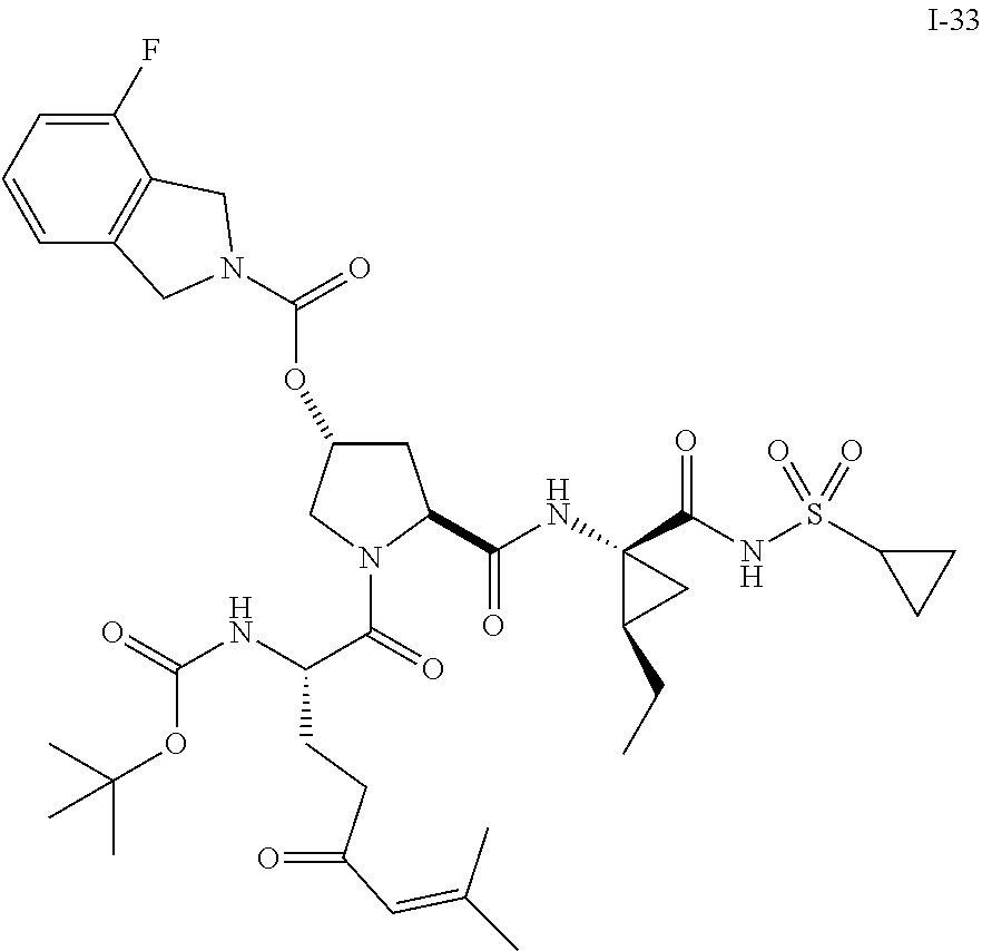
C1C(OC(=O)N2CC3=C(C(F)=CC=C3)C2)CN(C(=O)C(NC(=O)OC(C)(C)C)CCC(=O)C=C(C)C)C1C(NC1(C(NS(C2CC2)(=O)=O)=O)C(CC)C1)=O
